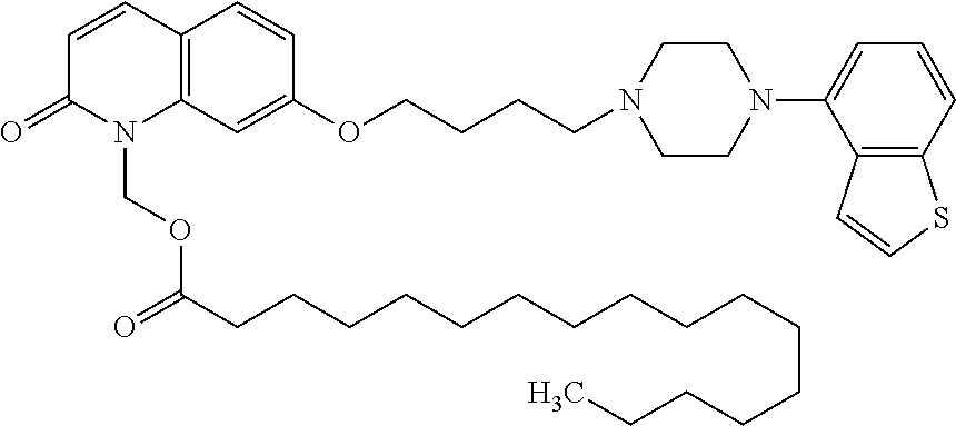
C1=CC2=C(N(COC(=O)CCCCCCCCCCCCCCCC)C1=O)C=C(OCCCCN1CCN(C3=CC=CC4=C3C=CS4)CC1)C=C2
